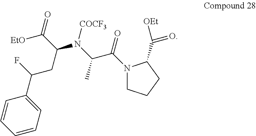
C1=CC=C(C(CC(C(=O)[EtO])N([COCF3])C(C(=O)N2CCCC2C(=O)[OEt])C)F)C=C1
